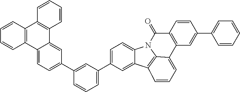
C1=CC(C2=CC=C3C(=C2)C2=C(C4=C3C=CC=C4)C=CC=C2)=CC(C2=CC=C3C(=C2)C2=C4N3C(=O)C3=C(C=C(C5=CC=CC=C5)C=C3)C4=CC=C2)=C1
